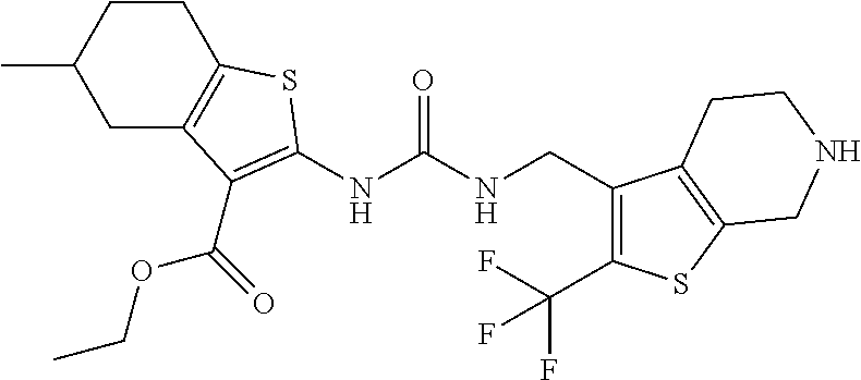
C1CC(C)CC2=C1SC(NC(NCC1=C(C(F)(F)F)SC3=C1CCNC3)=O)=C2C(OCC)=O
